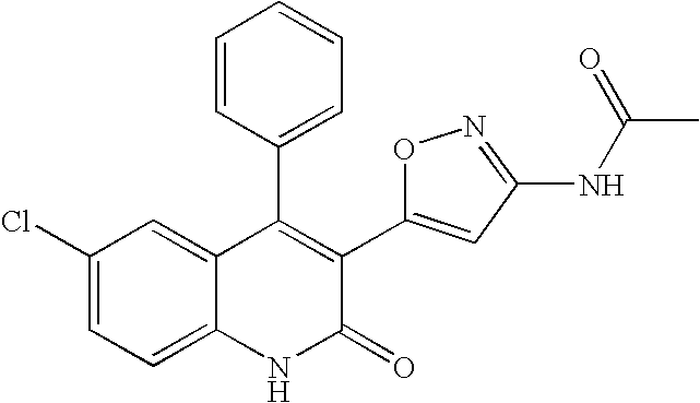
C1(Cl)=CC=C2C(=C1)C(C1=CC=CC=C1)=C(C1=CC(NC(C)=O)=NO1)C(=O)N2
